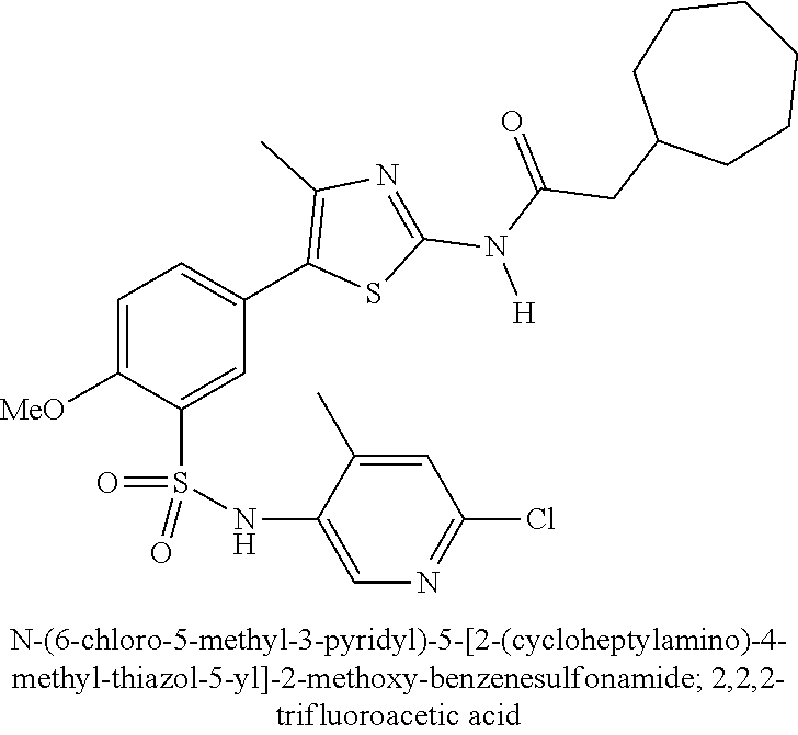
C1=C([OMe])C(S(NC2=CN=C(Cl)C=C2C)(=O)=O)=CC(C2=C(C)N=C(N(C(=O)CC3CCCCCC3)[H])S2)=C1
